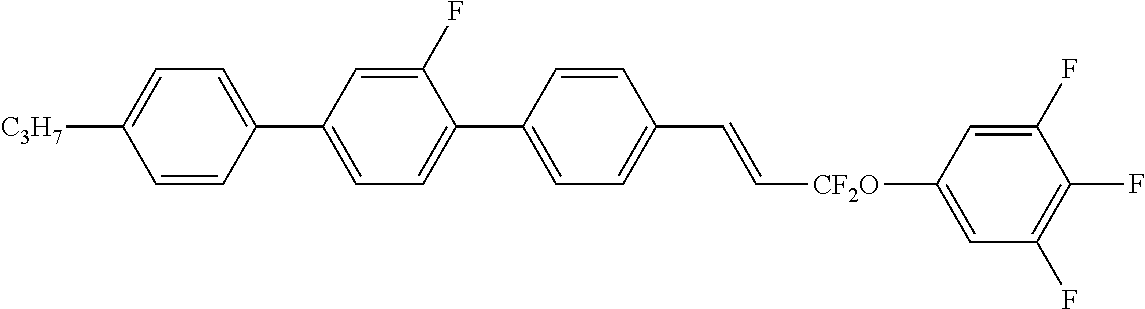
C1(F)=CC(C2=CC=C([C3H7])C=C2)=CC=C1C1=CC=C(C=C[CF2O]C2=CC(F)=C(F)C(F)=C2)C=C1
